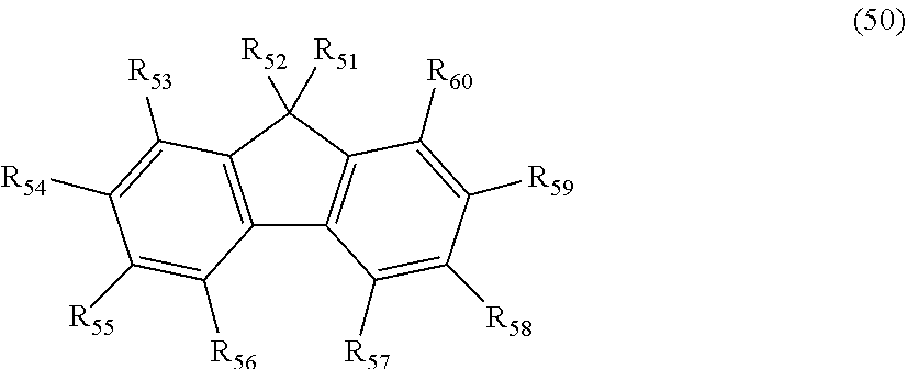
C12=C(C([R51])([R52])C3=C1C([R57])=C([R58])C([R59])=C3[R60])C([R53])=C([R54])C([R55])=C2[R56]
